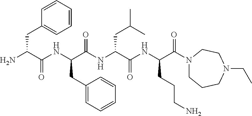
C1=CC=CC=C1CC(N)C(NC(C(NC(C(NC(C(N1CCCN(CC)CC1)=O)CCCN)=O)CC(C)C)=O)CC1=CC=CC=C1)=O
